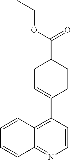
C1=CC2=C(C3=CCC(C(OCC)=O)CC3)C=CN=C2C=C1
